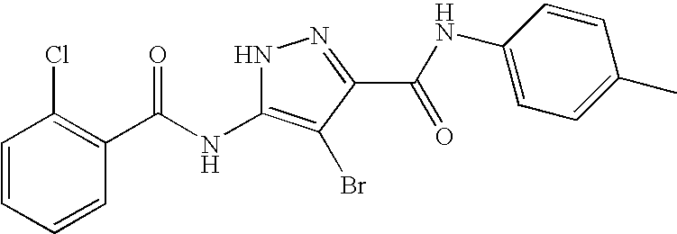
C1=CC=CC(C(NC2=C(Br)C(C(NC3=CC=C(C)C=C3)=O)=NN2)=O)=C1Cl
